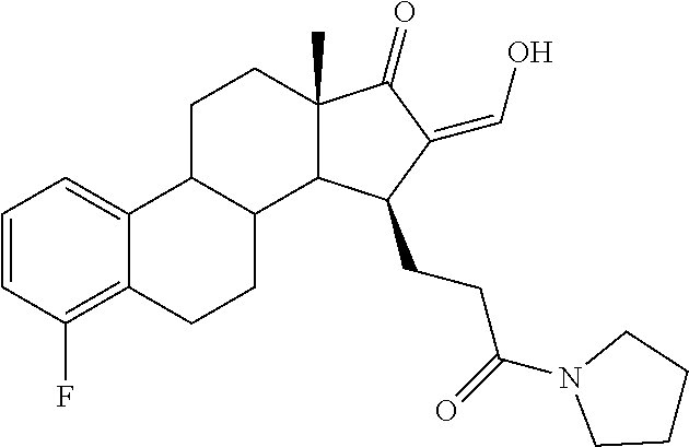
C1=CC(F)=C2C(=C1)C1C(CC2)C2C(C)(CC1)C(=O)C(=CO)C2CCC(N1CCCC1)=O
